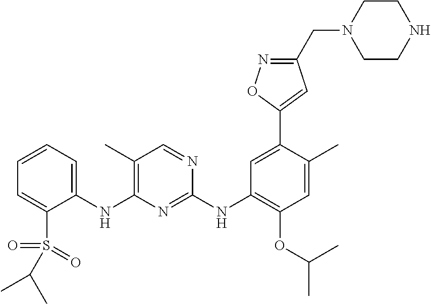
C1(NC2=C(C)C=NC(NC3=C(OC(C)C)C=C(C)C(C4=CC(CN5CCNCC5)=NO4)=C3)=N2)=CC=CC=C1S(=O)(=O)C(C)C
